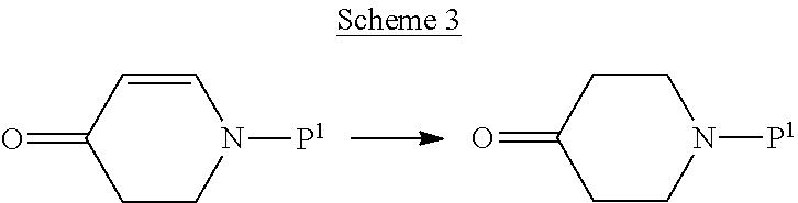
C1CN([P1])C=CC1=O.C1CN([P1])CCC1=O
